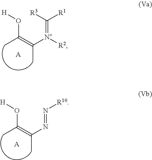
O(C(=C([N+](=C([R3])[R1])[R2])C)C)[H].[A].O(C(=C(N=N[R10])C)C)[H].[A]
